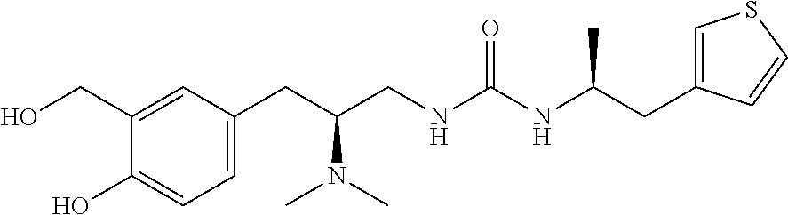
C1(CC(CNC(NC(CC2=CSC=C2)C)=O)N(C)C)=CC=C(O)C(CO)=C1
